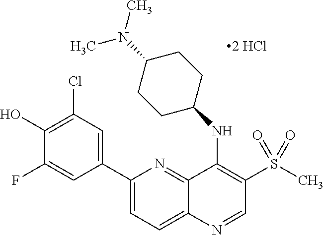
C1(C2=CC(Cl)=C(O)C(F)=C2)=CC=C2C(=N1)C(NC1CCC(N(C)C)CC1)=C(S(=O)(C)=O)C=N2
